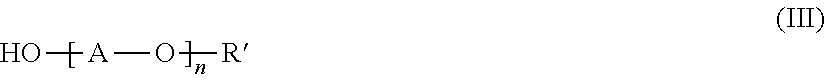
O[A]O[R]
